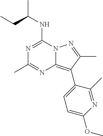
N1=C(NC(C)CC)N2C(=C(C3=CC=C(OC)N=C3C)C(C)=N2)N=C1C
